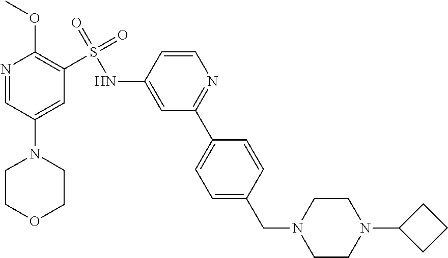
N1=CC(N2CCOCC2)=CC(S(=O)(=O)NC2=CC(C3=CC=C(CN4CCN(C5CCC5)CC4)C=C3)=NC=C2)=C1OC
